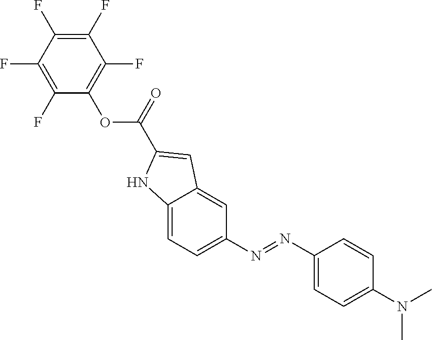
N(C1=CC=C2C(=C1)C=C(C(OC1=C(F)C(F)=C(F)C(F)=C1F)=O)N2)=NC1=CC=C(N(C)C)C=C1
